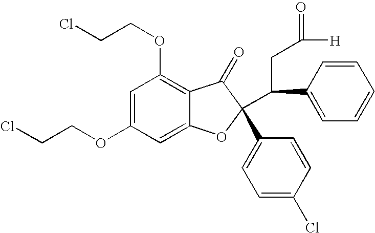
C1=C(OCCCl)C=C2C(=C1OCCCl)C(=O)C(C1=CC=C(Cl)C=C1)(C(C1=CC=CC=C1)CC(=O)[H])O2
